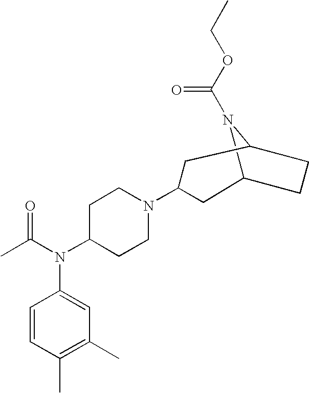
C12N(C(OCC)=O)C(CC1)CC(N1CCC(N(C(C)=O)C3=CC(C)=C(C)C=C3)CC1)C2
